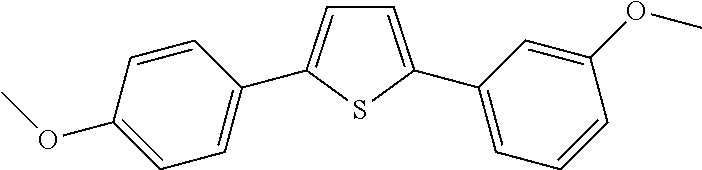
C1=C(C2=CC=CC(OC)=C2)SC(C2=CC=C(OC)C=C2)=C1
